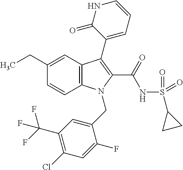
C1(CC)=CC2=C(C=C1)N(CC1=CC(C(F)(F)F)=C(Cl)C=C1F)C(C(=O)NS(=O)(=O)C1CC1)=C2C1=CC=CNC1=O
